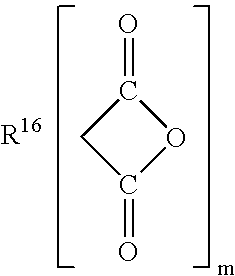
C1(=O)OC(=O)C1
